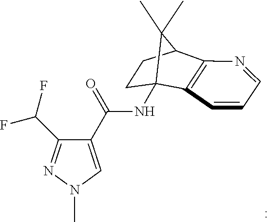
N(C12C3=C(N=CC=C3)C(CC1)C2(C)C)C(=O)C1=CN(C)N=C1C(F)F
